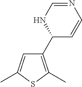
C1(C2C=CN=CN2)=C(C)SC(C)=C1
